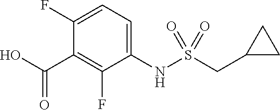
C1=C(F)C(C(O)=O)=C(F)C(NS(CC2CC2)(=O)=O)=C1
